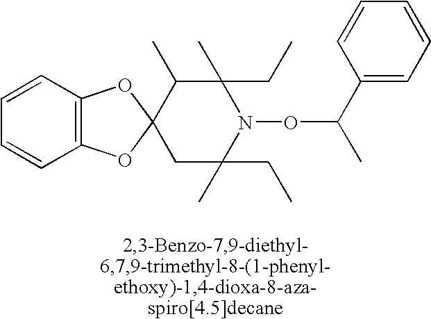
C12=C(OC3(O1)C(C)C(C)(CC)N(OC(C)C1=CC=CC=C1)C(C)(CC)C3)C=CC=C2
